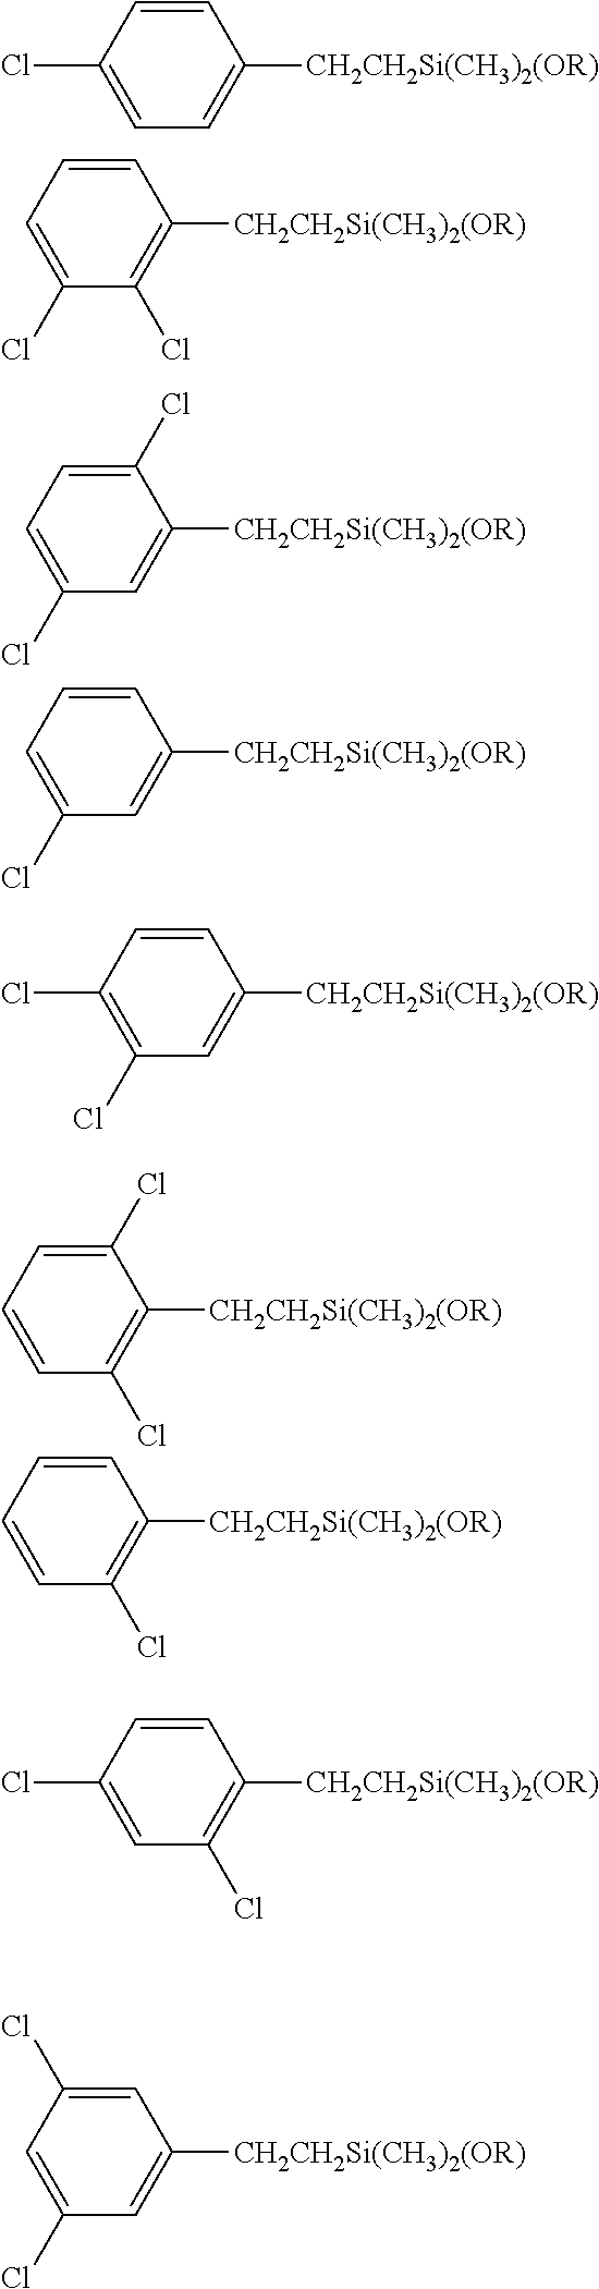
C1=CC(Cl)=CC=C1[CH2CH2Si(CH3)2(OR)].C1=CC=C(Cl)C(Cl)=C1[CH2CH2Si(CH3)2(OR)].C1(Cl)=CC=C(Cl)C=C1[CH2CH2Si(CH3)2(OR)].C1=CC=C(Cl)C=C1[CH2CH2Si(CH3)2(OR)].C1=CC(Cl)=C(Cl)C=C1[CH2CH2Si(CH3)2(OR)].C1(Cl)=CC=CC(Cl)=C1[CH2CH2Si(CH3)2(OR)].C1=CC=CC(Cl)=C1[CH2CH2Si(CH3)2(OR)].C1=CC(Cl)=CC(Cl)=C1[CH2CH2Si(CH3)2(OR)].C1=C(Cl)C=C(Cl)C=C1[CH2CH2Si(CH3)2(OR)]
